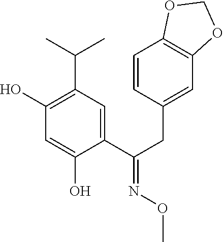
C1(O)=C(C(C)C)C=C(C(CC2=CC3=C(C=C2)OCO3)=NOC)C(O)=C1
